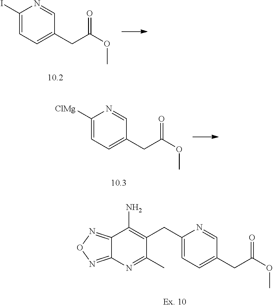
C1(I)=CC=C(CC(OC)=O)C=N1.C1([ClMg])=CC=C(CC(OC)=O)C=N1.C(C1=C(N)C2=NON=C2N=C1C)C1=CC=C(CC(OC)=O)C=N1
